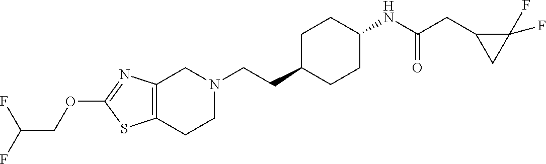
C(CC1CCC(NC(CC2CC2(F)F)=O)CC1)N1CC2=C(CC1)SC(OCC(F)F)=N2
